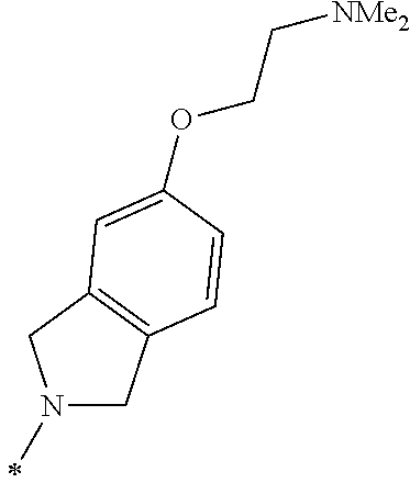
N1(C)CC2=C(C1)C=C(OCC[NMe2])C=C2
